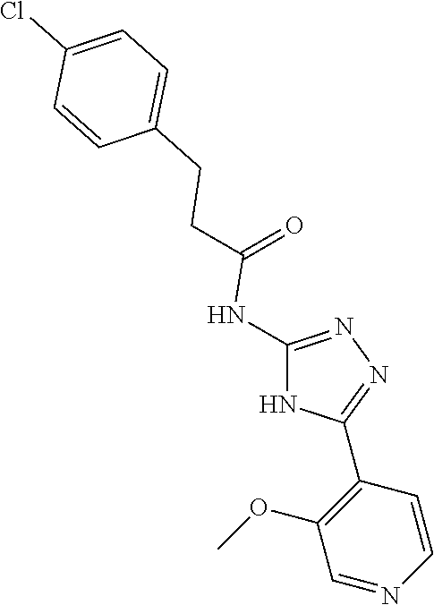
C1=C(CCC(=O)NC2=NN=C(C3=C(OC)C=NC=C3)N2)C=CC(Cl)=C1
